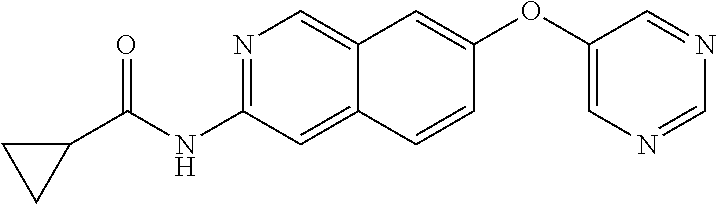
O(C1=CC2=CN=C(NC(=O)C3CC3)C=C2C=C1)C1=CN=CN=C1
